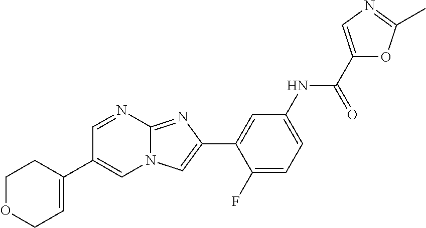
C1=NC2=NC(C3=CC(NC(C4=CN=C(C)O4)=O)=CC=C3F)=CN2C=C1C1=CCOCC1
